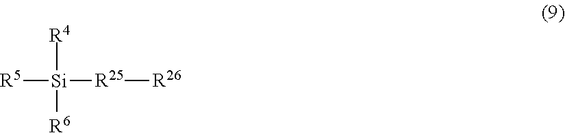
[Si]([R25][R26])([R5])([R4])[R6]
